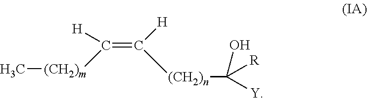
C(=C([(CH2)n]C([Y])(O)[R])[H])([(CH2)m]C)[H]
